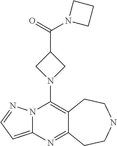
N12C(=CC=N1)N=C1C(=C2N2CC(C(=O)N3CCC3)C2)CCNCC1
